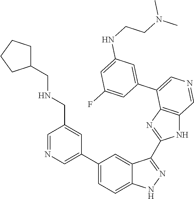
C1(C2=CN=CC(CNCC3CCCC3)=C2)=CC=C2C(=C1)C(C1=NC3=C(N1)C=NC=C3C1=CC(NCCN(C)C)=CC(F)=C1)=NN2
